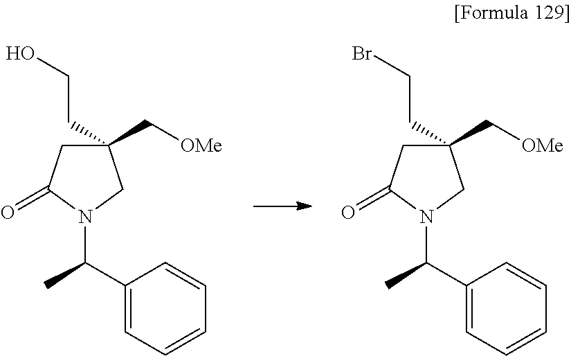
C1C(=O)N(C(C2=CC=CC=C2)C)CC1(C[OMe])CCO.C1C(=O)N(C(C2=CC=CC=C2)C)CC1(C[OMe])CCBr
